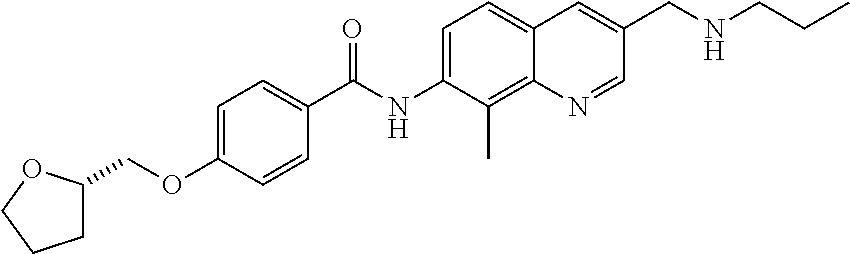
C1=C(OCC2CCCO2)C=CC(C(NC2=CC=C3C(=C2C)N=CC(CNCCC)=C3)=O)=C1
